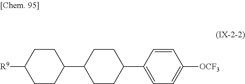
C1C([R9])CCC(C2CCC(C3=CC=C([OCF3])C=C3)CC2)C1
